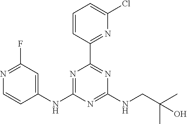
C1=CC(C2=NC(NCC(C)(C)O)=NC(NC3=CC(F)=NC=C3)=N2)=NC(Cl)=C1
